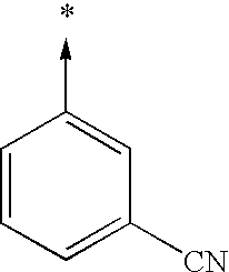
C1=CC=C([CN])C=C1->C
